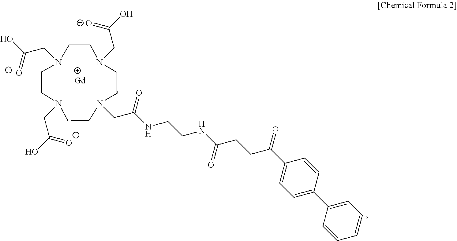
N1(CC(O)=[O-])CCN(CC(O)=[O-])CCN(CC(O)=[O-])CCN(CC(NCCNC(CCC(C2=CC=C(C3=CC=CC=C3)C=C2)=O)=O)=O)CC1.[Gd]
